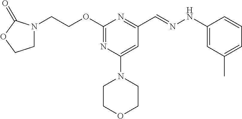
N1(CCOC2=NC(N3CCOCC3)=CC(C=NNC3=CC(C)=CC=C3)=N2)CCOC1=O
